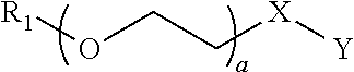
[R1]OCC[X][Y]
